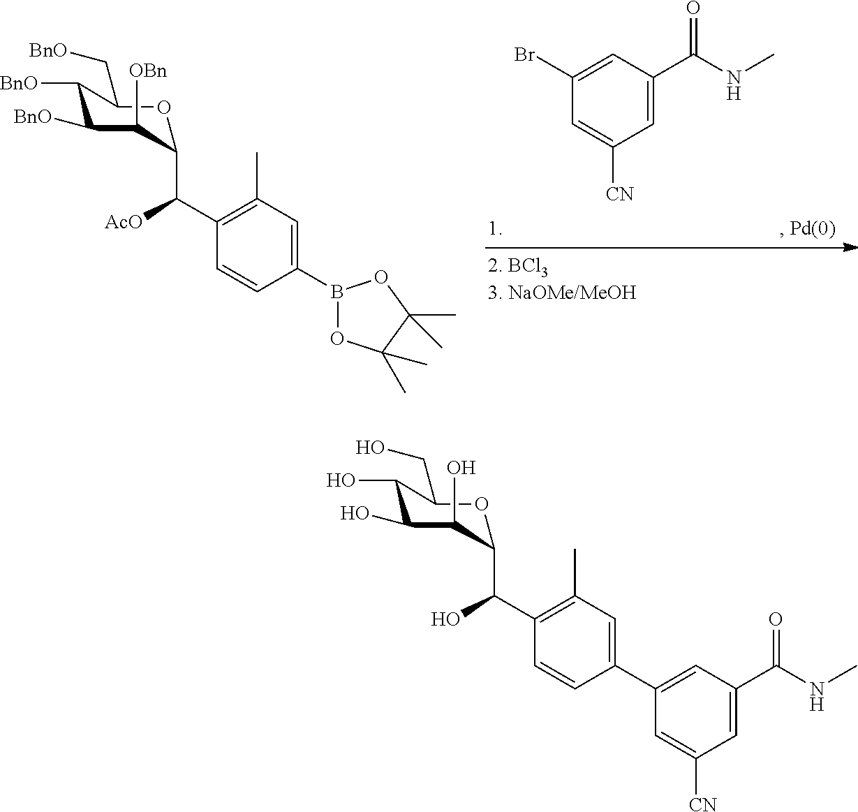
C1=C(C(NC)=O)C=C(Br)C=C1[CN].C1(B2OC(C)(C)C(C)(C)O2)=CC(C)=C(C(C2C([OBn])C([BnO])C([BnO])C(C[BnO])O2)[AcO])C=C1.C1(C2=CC(C(NC)=O)=CC([CN])=C2)=CC(C)=C(C(C2C(O)C(O)C(O)C(CO)O2)O)C=C1
